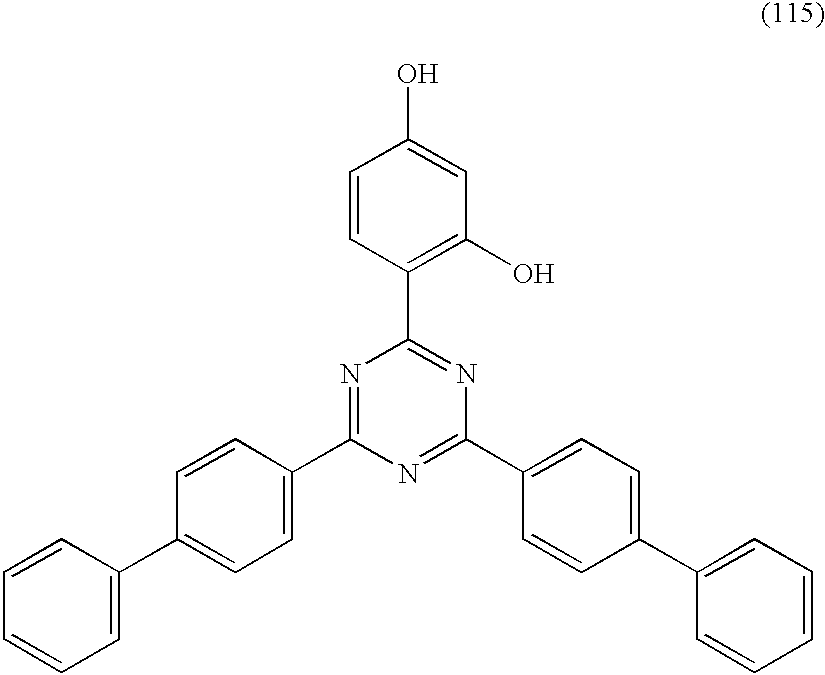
C1(C2=CC=CC=C2)=CC=C(C2=NC(C3=C(O)C=C(O)C=C3)=NC(C3=CC=C(C4=CC=CC=C4)C=C3)=N2)C=C1
